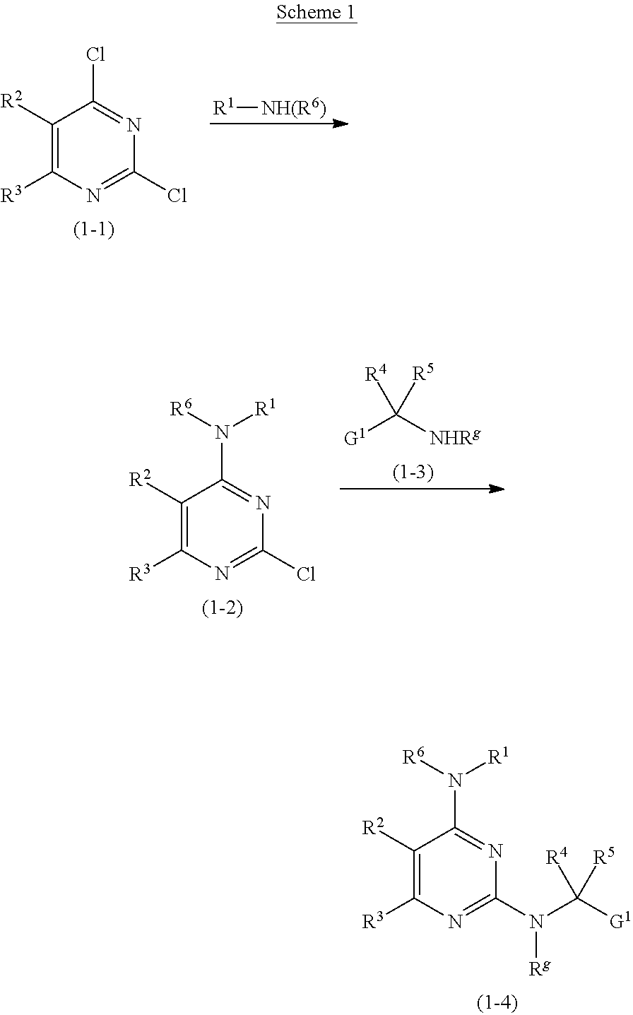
[R1][NH(R6)].C1([R2])=C([R3])N=C(Cl)N=C1Cl.C1([R2])=C([R3])N=C(Cl)N=C1N([R6])[R1].[G1]C([NHRg])([R4])[R5].C1([R2])=C([R3])N=C(N(C([G1])([R4])[R5])[Rg])N=C1N([R6])[R1]
